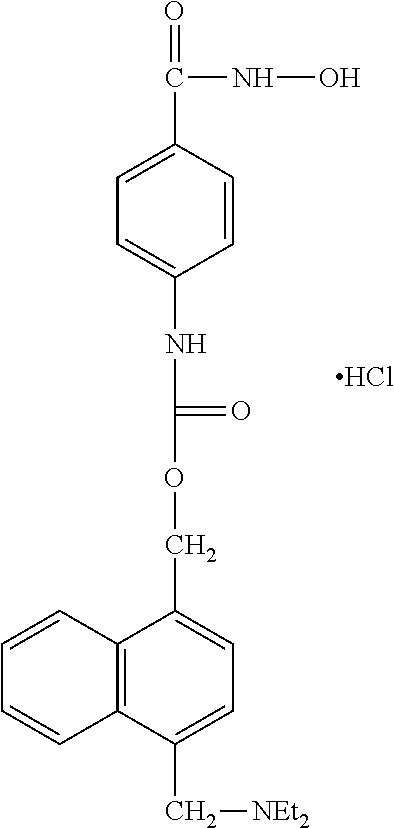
C1=CC(C(=O)NO)=CC=C1NC(OCC1=CC=C(C[NEt2])C2=C1C=CC=C2)=O.Cl
